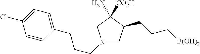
N1(CCCC2=CC=C(Cl)C=C2)CC(CCC[B(OH)2])C(N)([CO2H])C1
